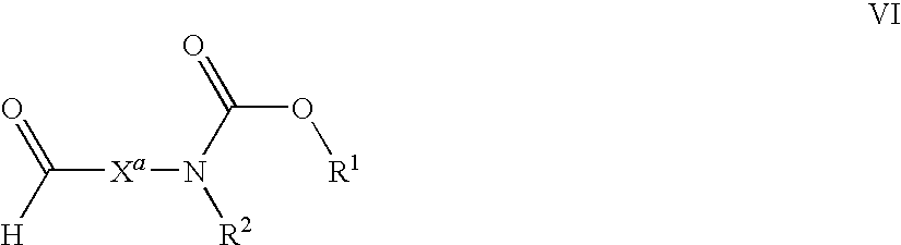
C([Xa]N([R2])C(O[R1])=O)([H])=O
